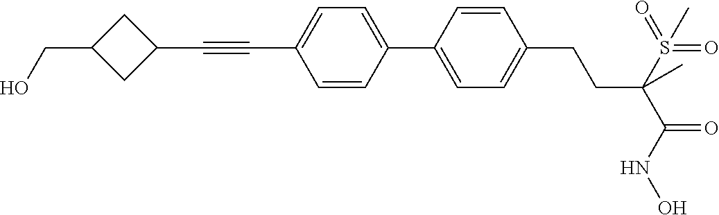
C1(C2=CC=C(C#CC3CC(CO)C3)C=C2)=CC=C(CCC(C(=O)NO)(S(=O)(=O)C)C)C=C1
